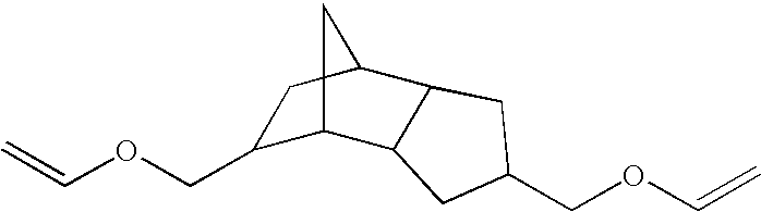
C=COCC1C2C3C(C(C1)C2)CC(COC=C)C3
